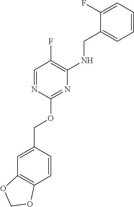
C1=C(COC2=NC(NCC3=CC=CC=C3F)=C(F)C=N2)C=CC2=C1OCO2
